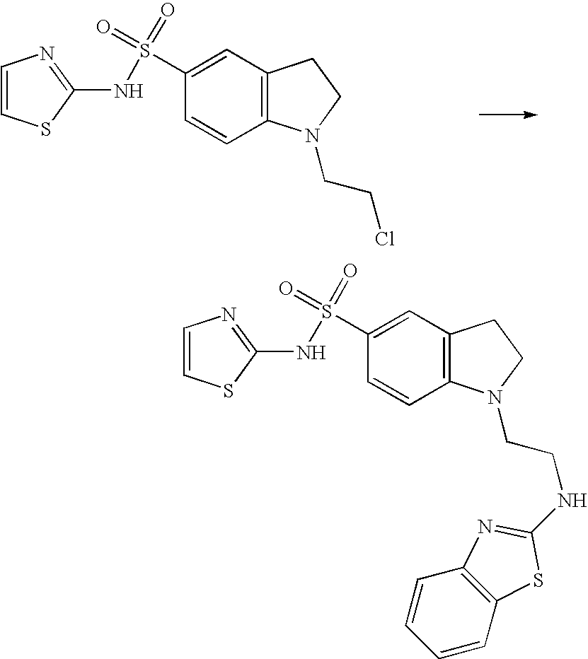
C1(S(=O)(=O)NC2=NC=CS2)=CC2=C(C=C1)N(CCCl)CC2.C1(S(=O)(=O)NC2=NC=CS2)=CC2=C(C=C1)N(CCNC1=NC3=C(S1)C=CC=C3)CC2
